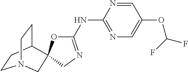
C1CC2CCN1CC21OC(NC2=NC=C(OC(F)F)C=N2)=NC1
